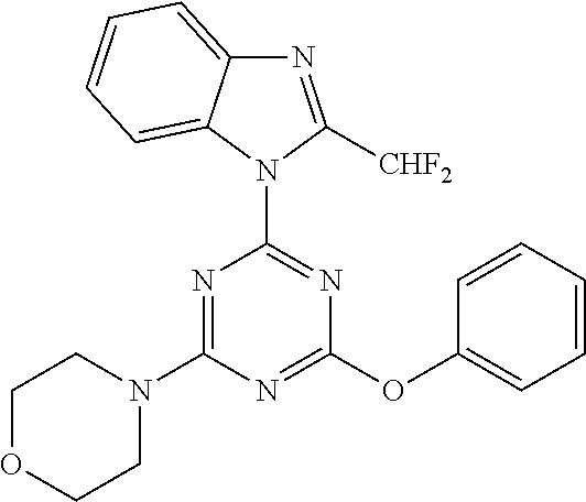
N1(C2=NC(OC3=CC=CC=C3)=NC(N3CCOCC3)=N2)C([CHF2])=NC2=CC=CC=C12
